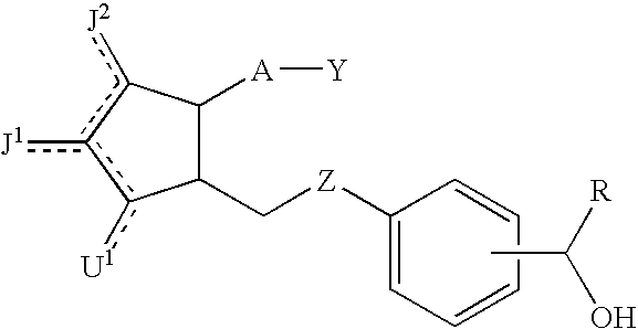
C1(C[Z]C2=CC=CC=C2)C([A][Y])c([J2])c([J1])c1[U1].CC([R])O
